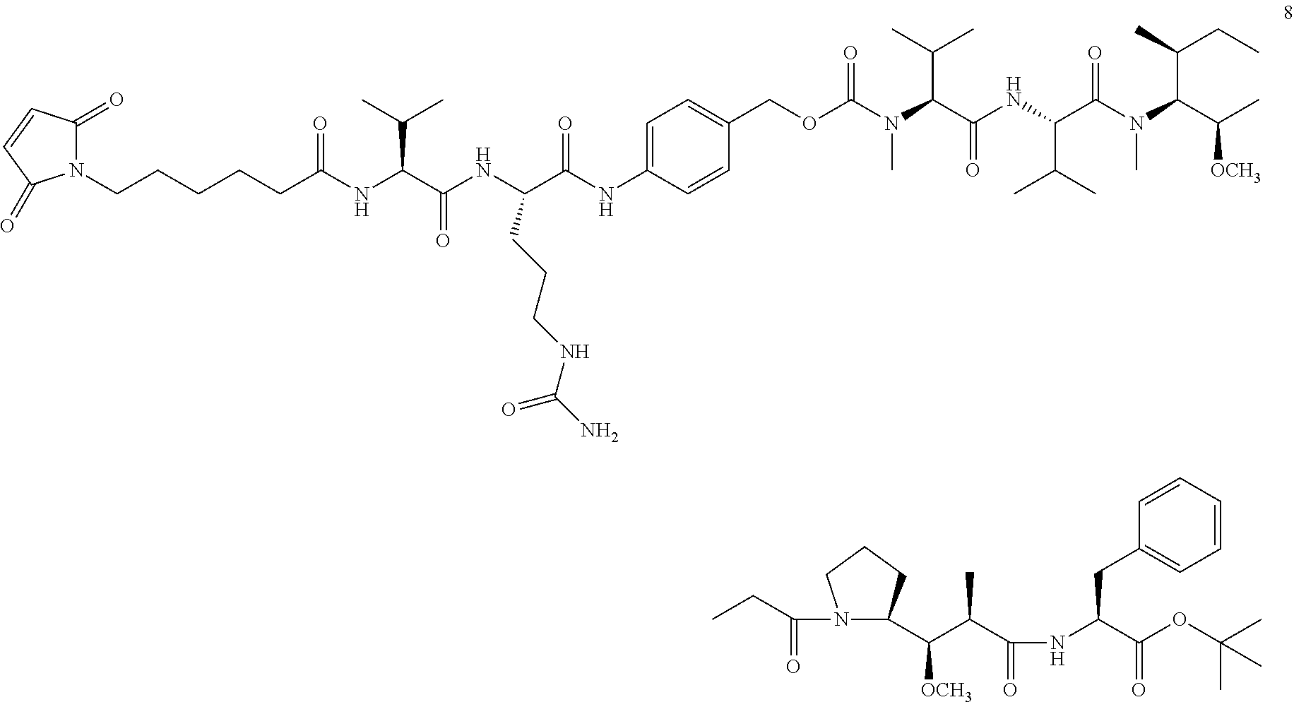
CCC(=O)N1C(C(C(C)C(=O)NC(C(OC(C)(C)C)=O)CC2=CC=CC=C2)[OCH3])CCC1.C1(=O)N(CCCCCC(NC(C(NC(C(=O)NC2=CC=C(COC(N(C(C(C)C)C(NC(C(N(C(C(C)[OCH3])C(C)CC)C)=O)C(C)C)=O)C)=O)C=C2)CCCNC(N)=O)=O)C(C)C)=O)C(=O)C=C1
